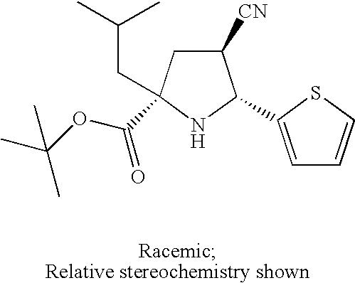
C1([CN])CC(CC(C)C)(C(OC(C)(C)C)=O)NC1C1=CC=CS1
